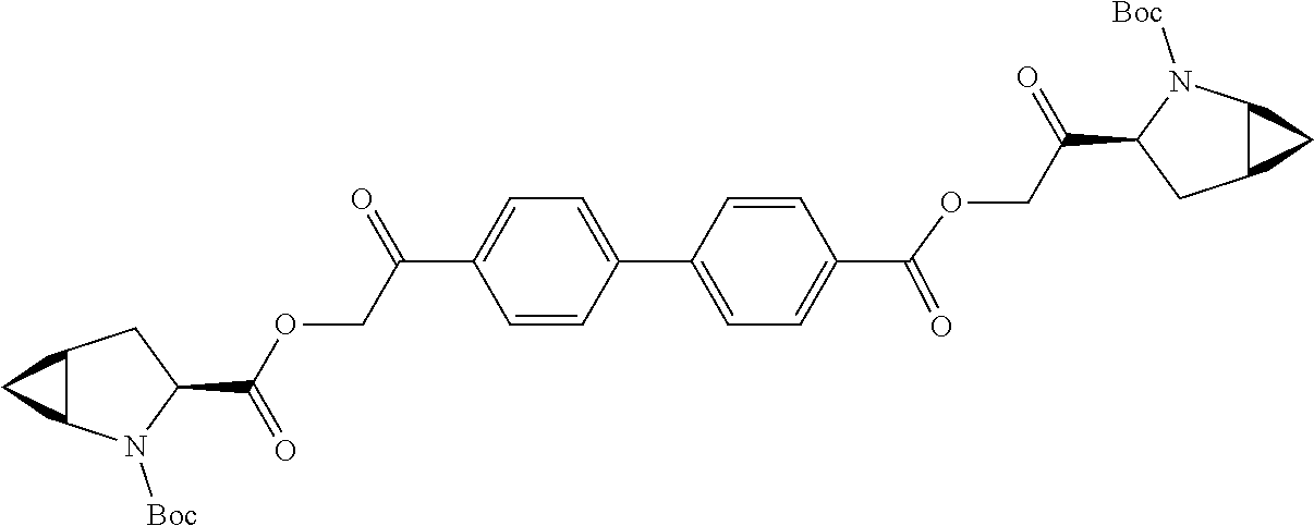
C1=CC(C2=CC=C(C(OCC(C3N([Boc])C4C(C3)C4)=O)=O)C=C2)=CC=C1C(COC(=O)C1N([Boc])C2C(C1)C2)=O
